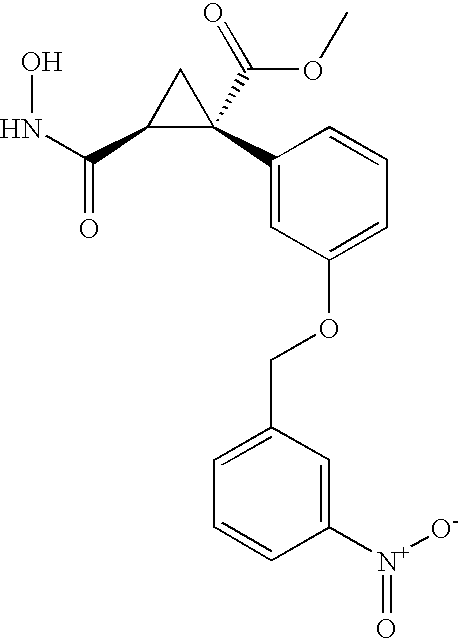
N(C(C1C(C(=O)OC)(C2=CC(OCC3=CC=CC([N+]([O-])=O)=C3)=CC=C2)C1)=O)O
